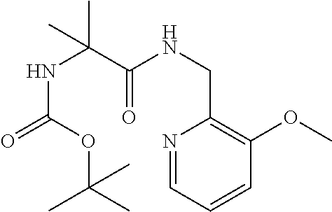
N1=CC=CC(OC)=C1CNC(C(NC(=O)OC(C)(C)C)(C)C)=O
